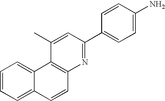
C1=CC=C2C(=C1)C1=C(C=C2)N=C(C2=CC=C(N)C=C2)C=C1C
